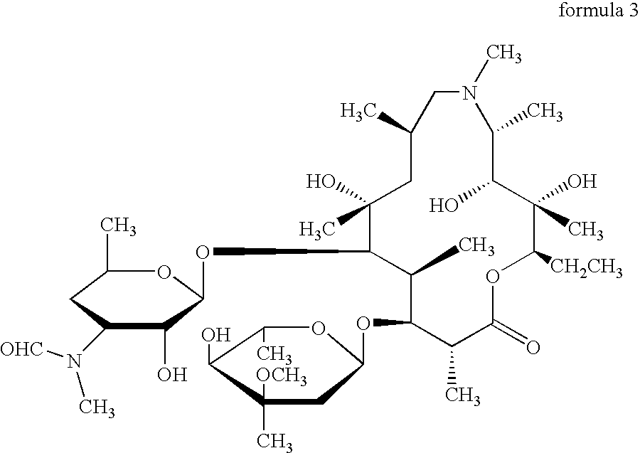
C1(C)C(OC2CC(C)([OCH3])C(O)C(C)O2)C(C)C(=O)OC([CH2CH3])C(O)(C)C(O)C(C)N(C)CC(C)CC(O)(C)C1OC1C(O)C(N(C)[OHC])CC(C)O1
